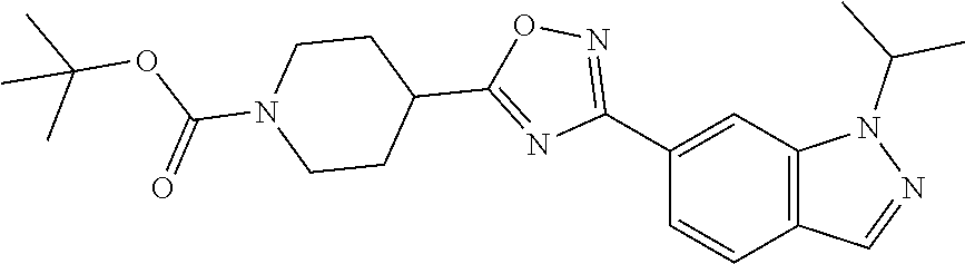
C12=C(N(C(C)C)N=C1)C=C(C1=NOC(C3CCN(C(OC(C)(C)C)=O)CC3)=N1)C=C2
